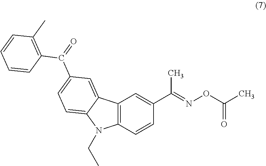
C12=C(C=CC(C(=NOC(C)=O)C)=C1)N(CC)C1=CC=C(C(=O)C3=C(C)C=CC=C3)C=C21
